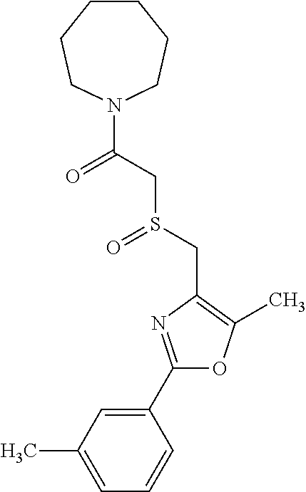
C1(C2=NC(CS(=O)CC(=O)N3CCCCCC3)=C(C)O2)=CC(C)=CC=C1
